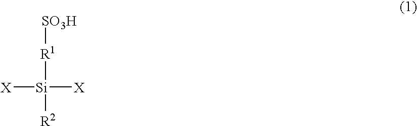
[X][Si]([R1][SO3H])([R2])[X]
